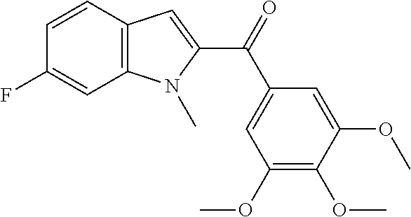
C12=C(C=CC(F)=C1)C=C(C(=O)C1=CC(OC)=C(OC)C(OC)=C1)N2C
